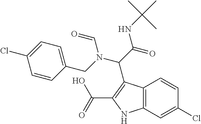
C12=C(C=C(Cl)C=C1)NC(C(=O)O)=C2C(C(=O)NC(C)(C)C)N(CC1=CC=C(Cl)C=C1)C=O
